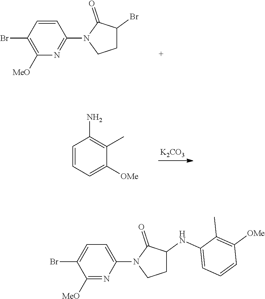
C1=C(N2CCC(NC3=CC=CC([OMe])=C3C)C2=O)N=C([MeO])C(Br)=C1.C1=CC(Br)=C([MeO])N=C1N1CCC(Br)C1=O.[K2CO3].C1=CC=C([OMe])C(C)=C1N
